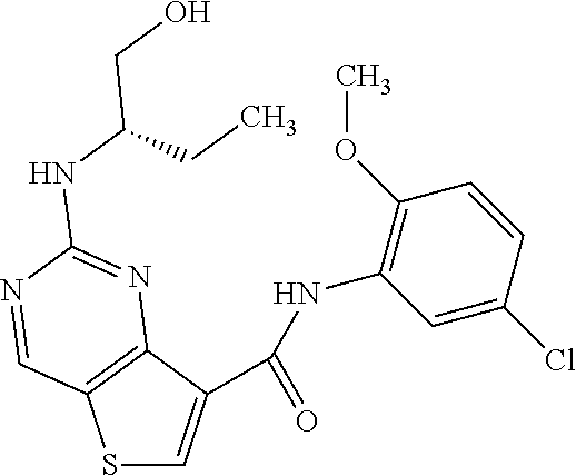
S1C=C(C(=O)NC2=C(OC)C=CC(Cl)=C2)C2=C1C=NC(NC(CO)CC)=N2
